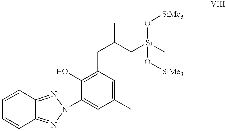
C1=CC2=NN(C3=CC(C)=CC(CC(C)C[Si](C)(O[SiMe3])O[SiMe3])=C3O)N=C2C=C1
